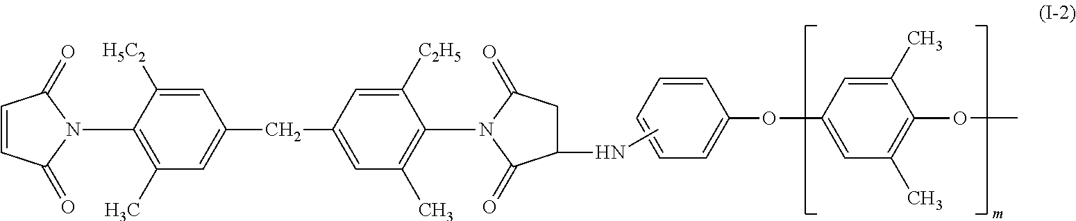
O(C1=CC=CC=C1)C1=CC(C)=C(OC)C(C)=C1.C1=CC(=O)N(C2=C(C)C=C(CC3=CC(C)=C(N4C(=O)C(NC)CC4=O)C([C2H5])=C3)C=C2[H5C2])C1=O
